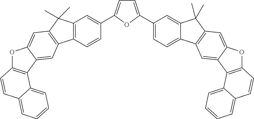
C12=C(C=CC(C3=CC=C(C4=CC=C5C(=C4)C(C)(C)C4=C5C=C5C(=C4)OC4=C5C5=CC=CC=C5C=C4)O3)=C1)C1=C(C2(C)C)C=C2C(=C1)C1=C(O2)C=CC2=CC=CC=C12
